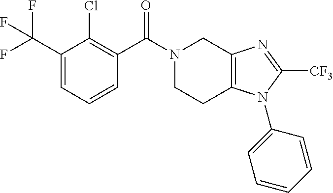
N1(C(C2=C(Cl)C(C(F)(F)F)=CC=C2)=O)CCC2=C(C1)N=C([CF3])N2C1=CC=CC=C1
